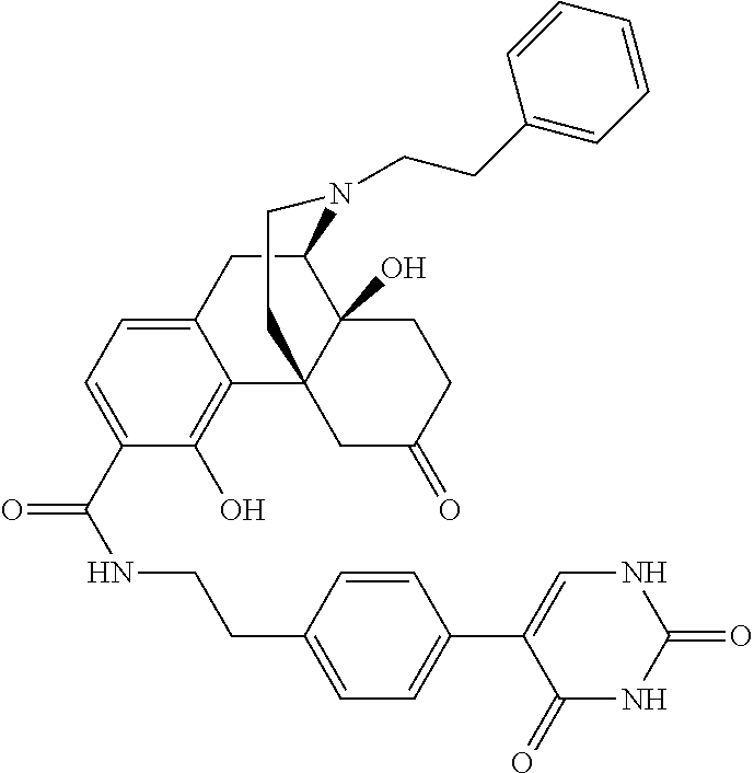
C1(=O)NC(=O)NC=C1C1=CC=C(CCNC(=O)C2=CC=C3C(=C2O)C24C(O)(C(C3)N(CCC3=CC=CC=C3)CC2)CCC(=O)C4)C=C1
